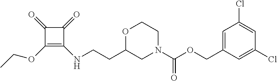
C1=C(COC(N2CC(CCNC3=C(OCC)C(=O)C3=O)OCC2)=O)C=C(Cl)C=C1Cl
